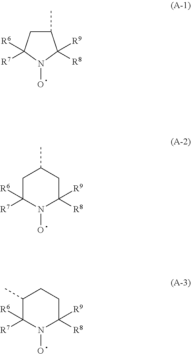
C1(C)CC([R6])([R7])N(O)C1([R9])[R8].C1C([R7])([R6])N(O)C([R8])([R9])CC1C.C1(C)C([R7])([R6])N(O)C([R8])([R9])CC1
